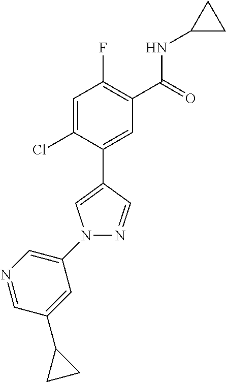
C1=C(Cl)C(C2=CN(C3=CN=CC(C4CC4)=C3)N=C2)=CC(C(=O)NC2CC2)=C1F
